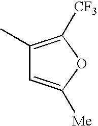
C1(C)=C([CF3])OC([Me])=C1
